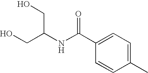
N(C(C1=CC=C(C)C=C1)=O)C(CO)CO
